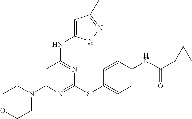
N1=C(SC2=CC=C(NC(C3CC3)=O)C=C2)N=C(NC2=CC(C)=NN2)C=C1N1CCOCC1
